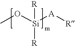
CO[Si]([A][R])([R])[R]
